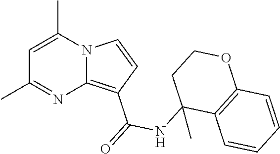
C1=C(C)N2C(=C(C(=O)NC3(C)C4=C(OCC3)C=CC=C4)C=C2)N=C1C
